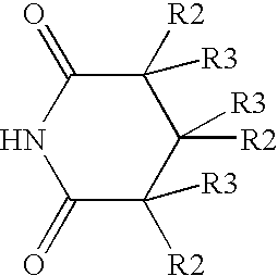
C1(=O)C([R3])([R2])C([R2])([R3])C([R2])([R3])C(=O)N1
